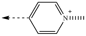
C1=C[N+](C)=CC=C1
